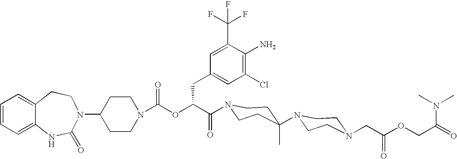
C12=CC=CC=C1NC(=O)N(C1CCN(C(OC(C(=O)N3CCC(N4CCN(CC(OCC(N(C)C)=O)=O)CC4)(C)CC3)CC3=CC(Cl)=C(N)C(C(F)(F)F)=C3)=O)CC1)CC2
